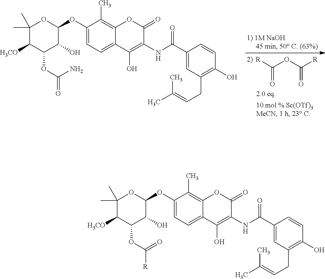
C1(C)(C)C([H3CO])C(OC(=O)N)C(O)C(OC2=CC=C3C(=C2C)OC(=O)C(NC(C2=CC(CC=C(C)C)=C(O)C=C2)=O)=C3O)O1.[R]C(OC([R])=O)=O.C1(C)(C)C([H3CO])C(OC([R])=O)C(O)C(OC2=CC=C3C(=C2C)OC(=O)C(NC(C2=CC(CC=C(C)C)=C(O)C=C2)=O)=C3O)O1
